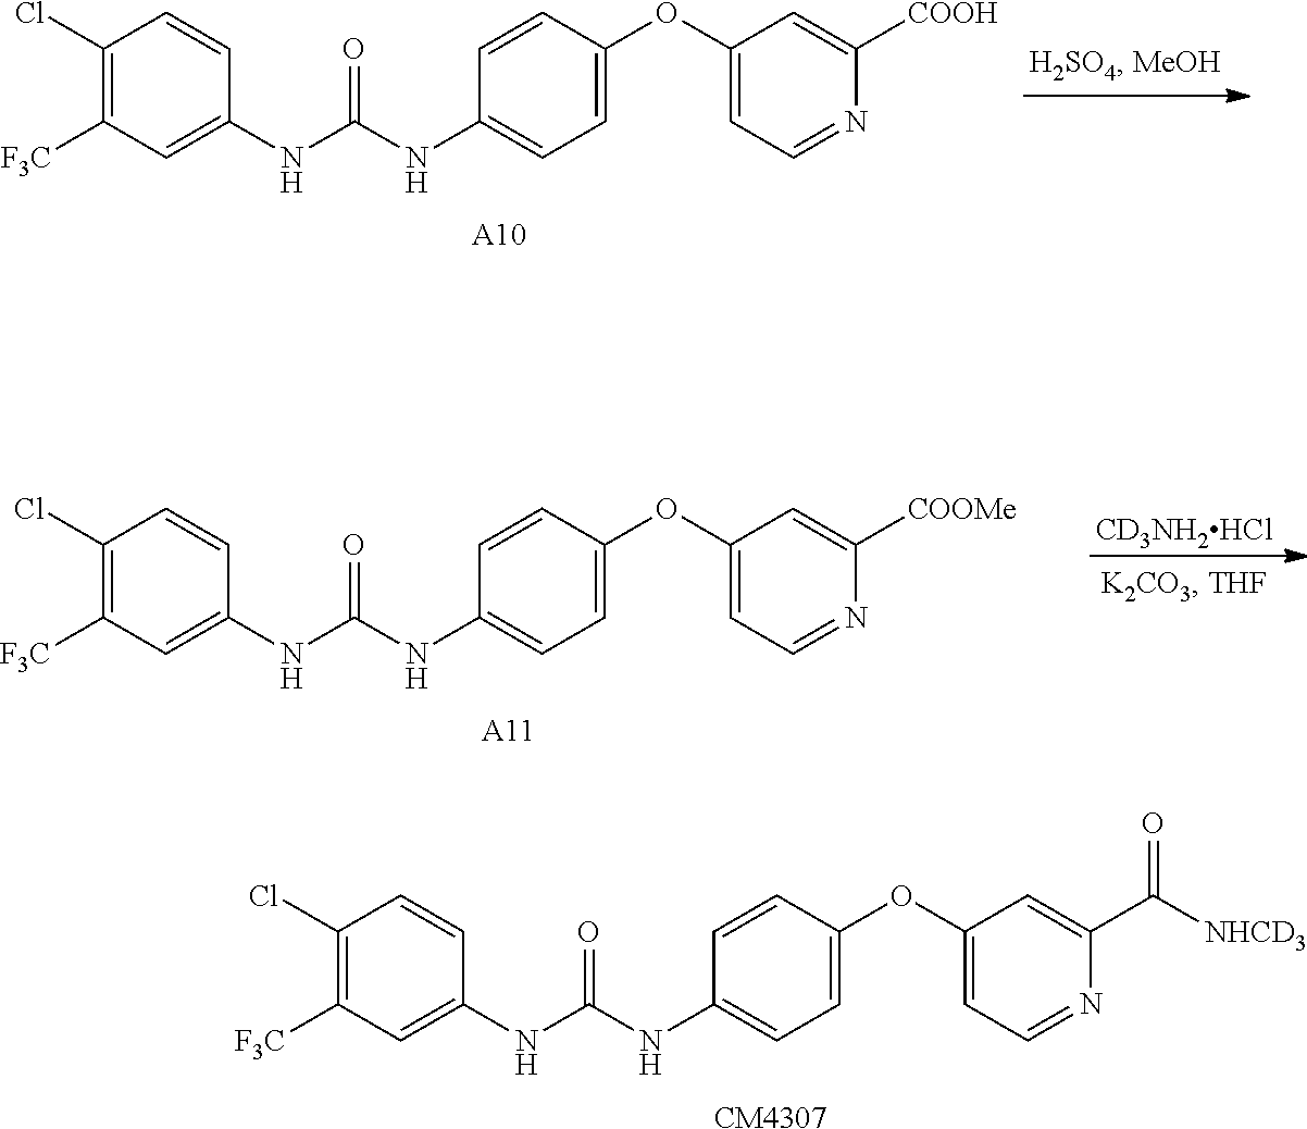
C1(OC2=CC=C(NC(NC3=CC([F3C])=C(Cl)C=C3)=O)C=C2)=CC=NC(C([NHCD3])=O)=C1.[CM4307].[CD3NH2HCl].C1(OC2=CC=C(NC(NC3=CC([F3C])=C(Cl)C=C3)=O)C=C2)=CC=NC([COOMe])=C1.[A11].C1(OC2=CC=C(NC(NC3=CC([F3C])=C(Cl)C=C3)=O)C=C2)=CC=NC([COOH])=C1.[A10]
